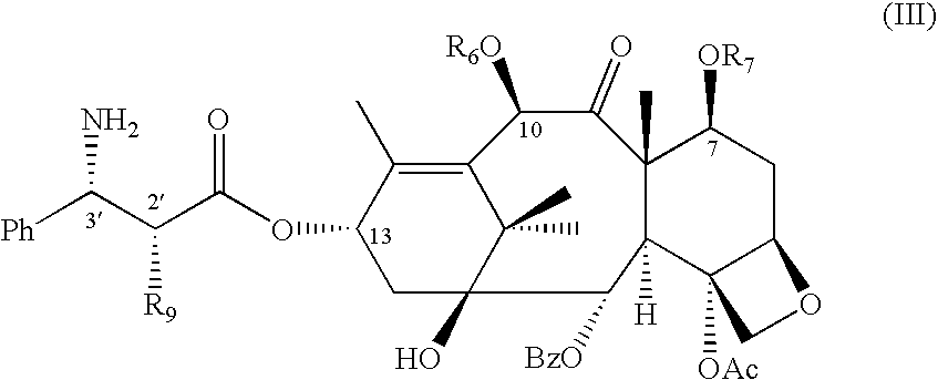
C12=C(C)C(OC(C(C([Ph])N)[R9])=O)CC(O)(C1(C)C)C([BzO])C1([H])C(C)(C(=O)C2[R6O])C([OR7])CC2C1([OAc])CO2
